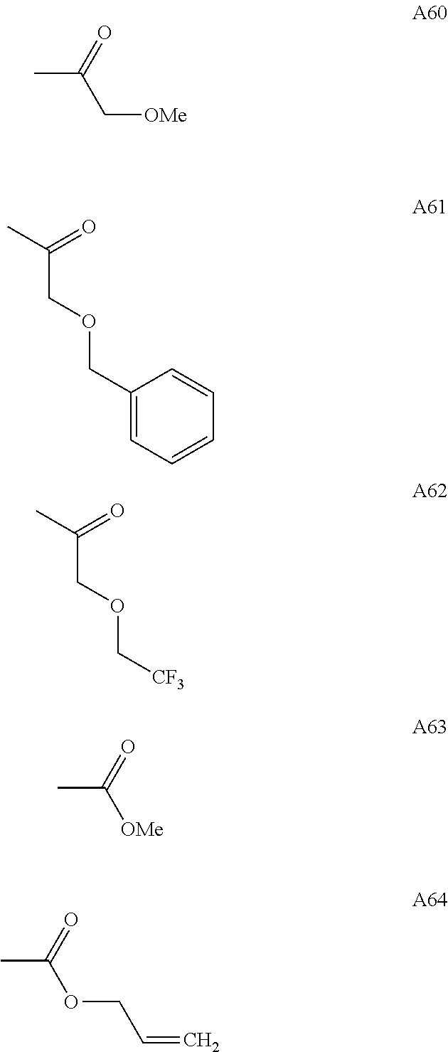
CC(=O)C[OMe].C(COCC1=CC=CC=C1)(C)=O.C(C(C)=O)OC[CF3].CC(=O)[OMe].CC(=O)OCC=C
